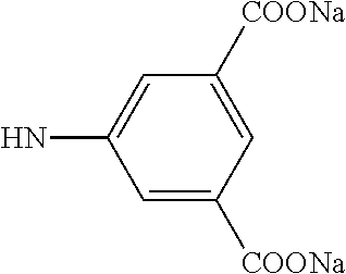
C1=C(N)C=C([COONa])C=C1[COONa]
